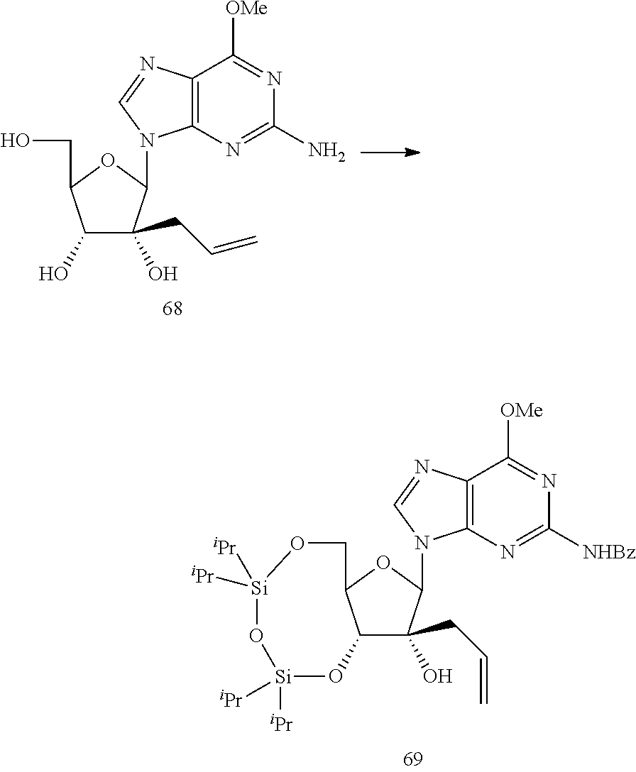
C12=C(N=C([NHBz])N=C1[OMe])N(C1C(O)(CC=C)C3C(O1)CO[Si]([iPr])([iPr])O[Si]([iPr])([iPr])O3)C=N2.C12=C(N=C(N)N=C1[OMe])N(C1C(O)(CC=C)C(O)C(CO)O1)C=N2
